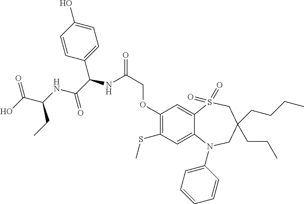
C1(OCC(=O)NC(C(NC(C(O)=O)CC)=O)C2=CC=C(O)C=C2)=C(SC)C=C2C(=C1)S(=O)(=O)CC(CCC)(CCCC)CN2C1=CC=CC=C1
